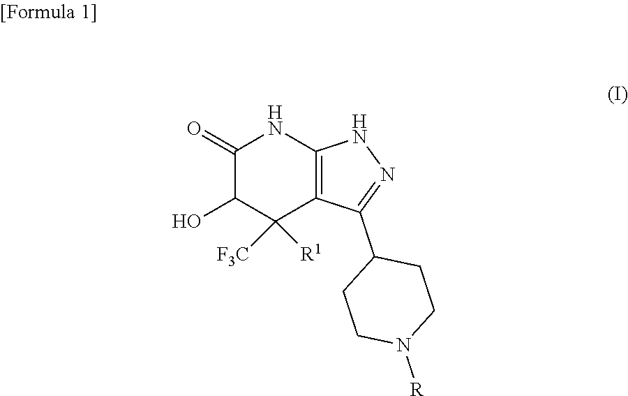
C1(=O)C(O)C([F3C])([R1])C2=C(N1)NN=C2C1CCN([R])CC1
